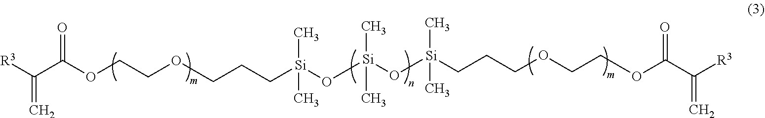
[R3]C(C(OCCOCCC[Si](O[Si](O[Si](C)(CCCOCCOC(C([R3])=C)=O)C)(C)C)(C)C)=O)=C
